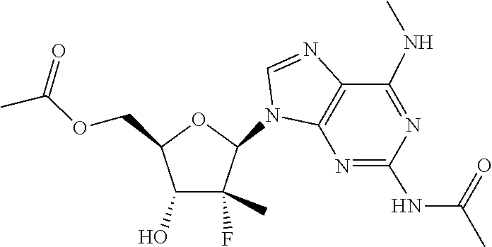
C1=NC2=C(N1C1C(C)(F)C(O)C(COC(C)=O)O1)N=C(NC(C)=O)N=C2NC
